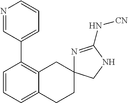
C1=CC=C2C(=C1C1=CC=CN=C1)CC1(CC2)N=C(N[CN])NC1
